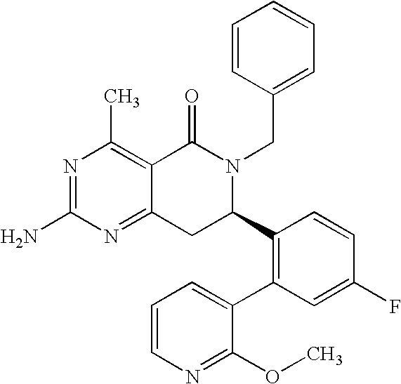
C12=NC(N)=NC(C)=C1C(=O)N(CC1=CC=CC=C1)C(C1=C(C3=CC=CN=C3OC)C=C(F)C=C1)C2
